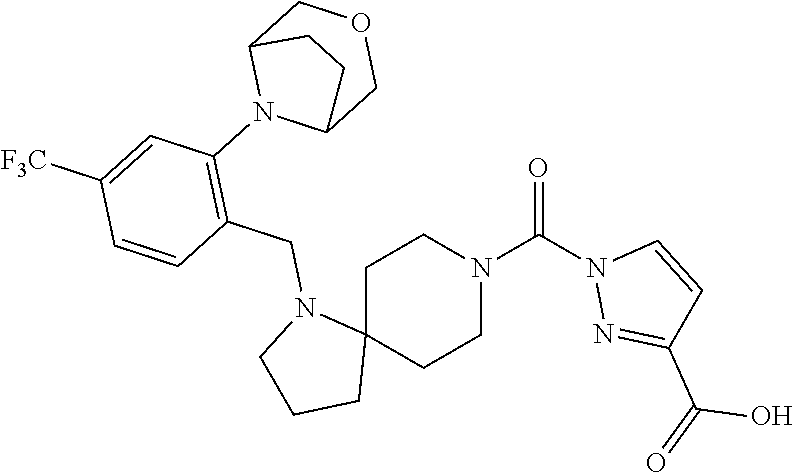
O=C(N1CCC2(CC1)N(CC1=C(N3C4COCC3CC4)C=C([F3C])C=C1)CCC2)N1N=C(C(O)=O)C=C1
